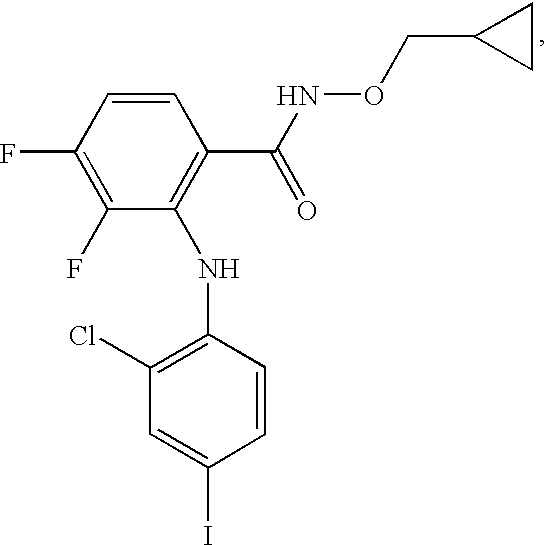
C1=CC(F)=C(F)C(NC2=C(Cl)C=C(I)C=C2)=C1C(NOCC1CC1)=O
